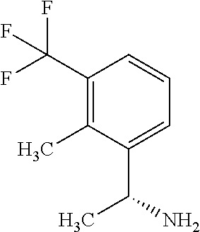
C1(C(F)(F)F)=C(C)C(C(N)C)=CC=C1
